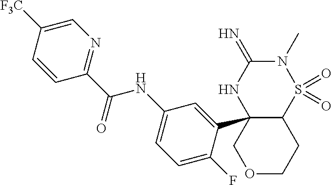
C12S(=O)(=O)N(C)C(=N)NC1(C1=CC(NC(C3=NC=C([F3C])C=C3)=O)=CC=C1F)COCC2
